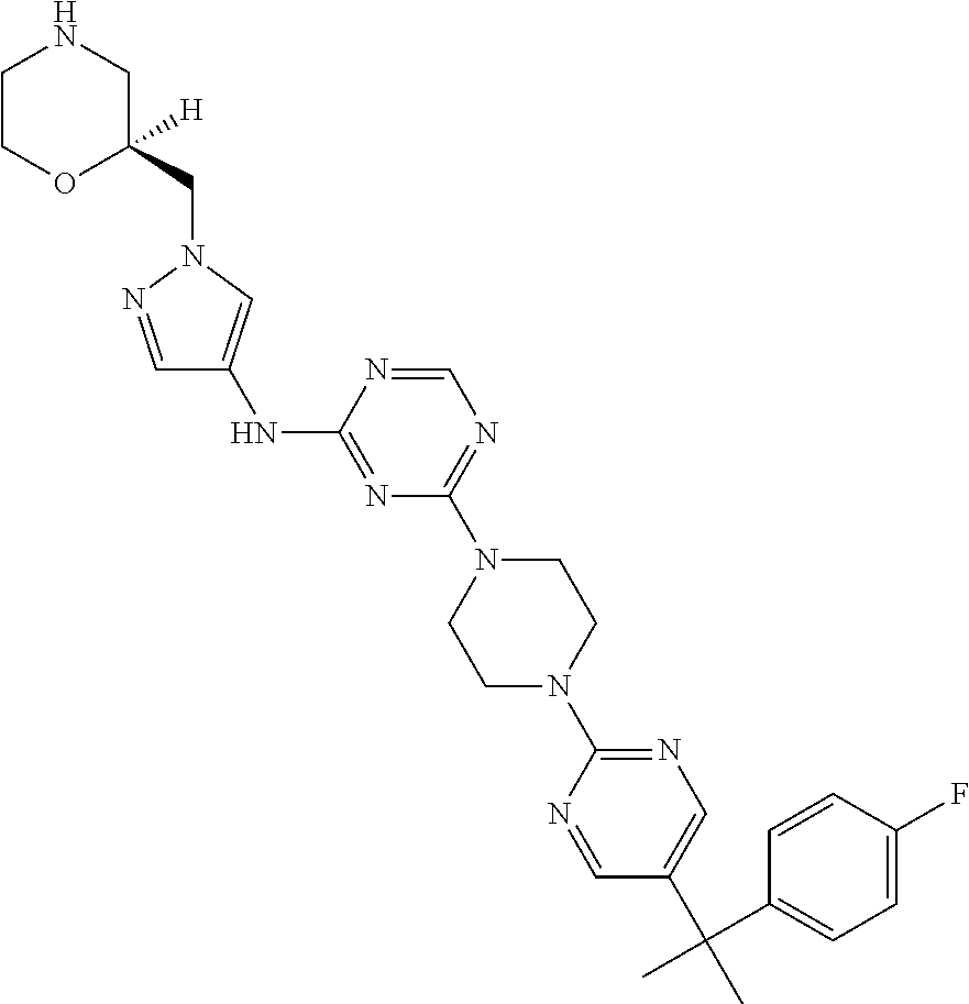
N(C1=NC(N2CCN(C3=NC=C(C(C4=CC=C(F)C=C4)(C)C)C=N3)CC2)=NC=N1)C1=CN(CC2([H])CNCCO2)N=C1
